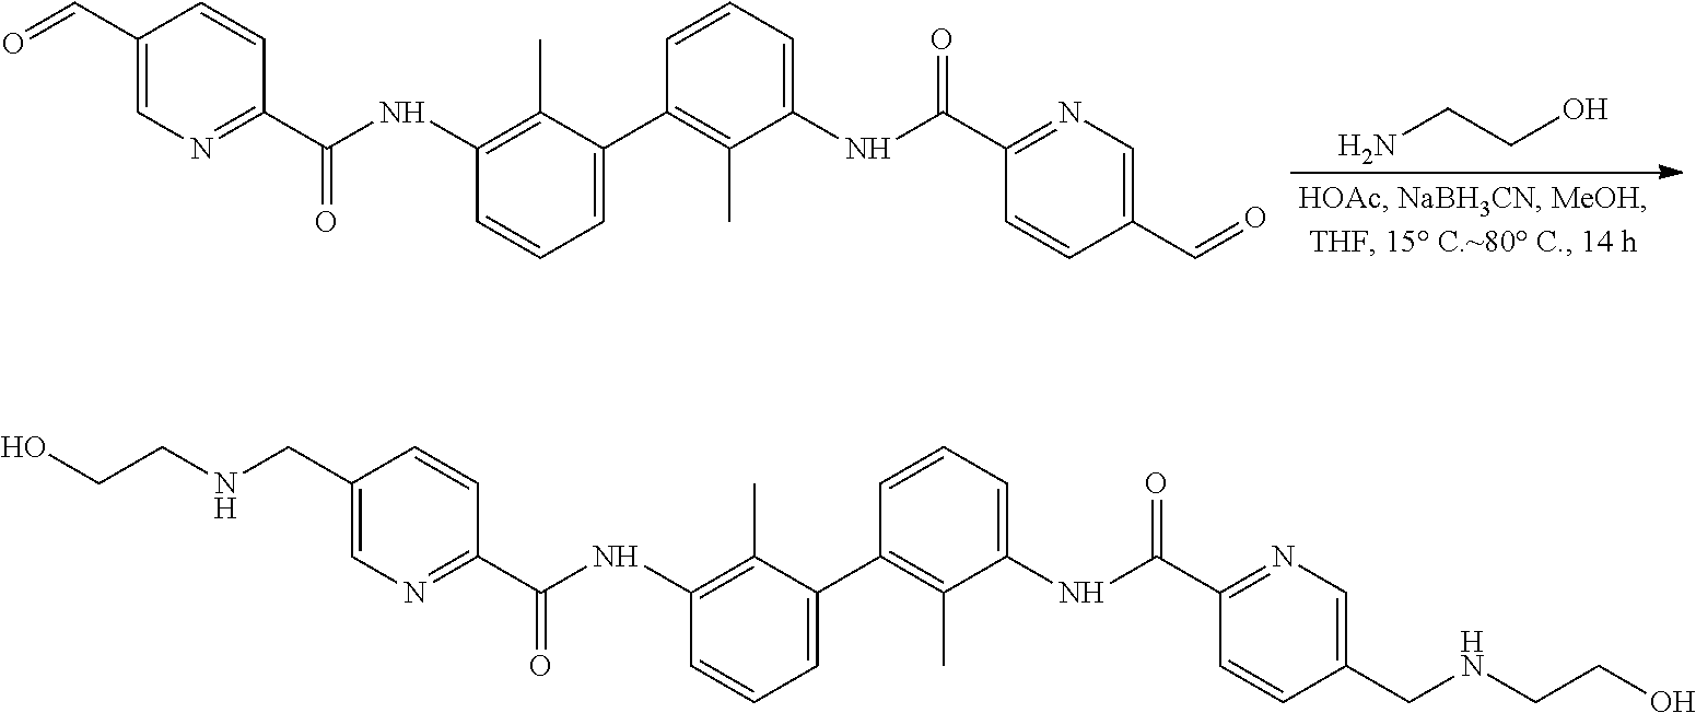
O=CC1=CN=C(C(NC2=C(C)C(C3=C(C)C(NC(C4=NC=C(C=O)C=C4)=O)=CC=C3)=CC=C2)=O)C=C1.NCCO.N(CC1=CN=C(C(NC2=C(C)C(C3=C(C)C(NC(C4=NC=C(CNCCO)C=C4)=O)=CC=C3)=CC=C2)=O)C=C1)CCO
